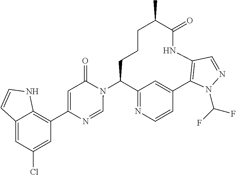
C12=NC=CC(=C1)C1=C(NC(=O)C(C)CCCC2N2C(=O)C=C(C3=C4C(=CC(Cl)=C3)C=CN4)N=C2)C=NN1C(F)F
